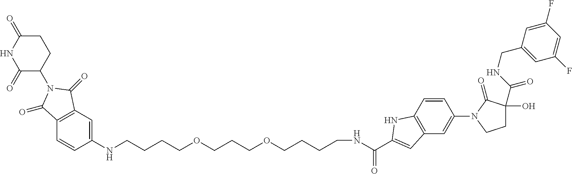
C1=C(NCCCCOCCCOCCCCNC(C2=CC3=C(N2)C=CC(N2C(=O)C(O)(C(=O)NCC4=CC(F)=CC(F)=C4)CC2)=C3)=O)C=CC2=C1C(=O)N(C1CCC(=O)NC1=O)C2=O
